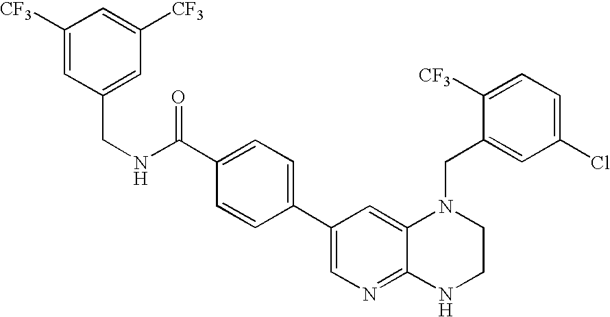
C1(C2=CN=C3C(=C2)N(CC2=CC(Cl)=CC=C2[CF3])CCN3)=CC=C(C(NCC2=CC([CF3])=CC([CF3])=C2)=O)C=C1
